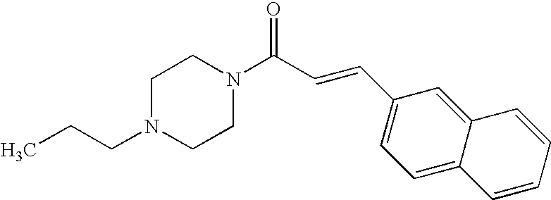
C(N1CCN(C(C=CC2=CC=C3C(=C2)C=CC=C3)=O)CC1)CC
